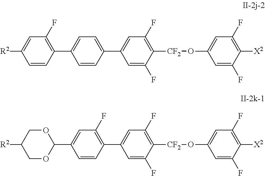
C1=CC(C2=CC=C(C3=CC(F)=C([CF2]OC4=CC(F)=C([X2])C(F)=C4)C(F)=C3)C=C2)=C(F)C=C1[R2].C1OC(C2=CC(F)=C(C3=CC(F)=C([CF2]OC4=CC(F)=C([X2])C(F)=C4)C(F)=C3)C=C2)OCC1[R2]
